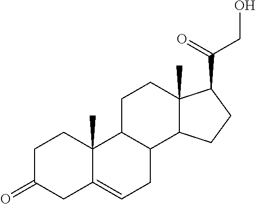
C1C(=O)CC2=CCC3C(C2(C)C1)CCC1(C)C3CCC1C(=O)CO
